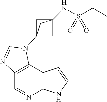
C1=NC2=C(C3=C1N=CN3C13CC(NS(CC)(=O)=O)(C1)C3)C=CN2
